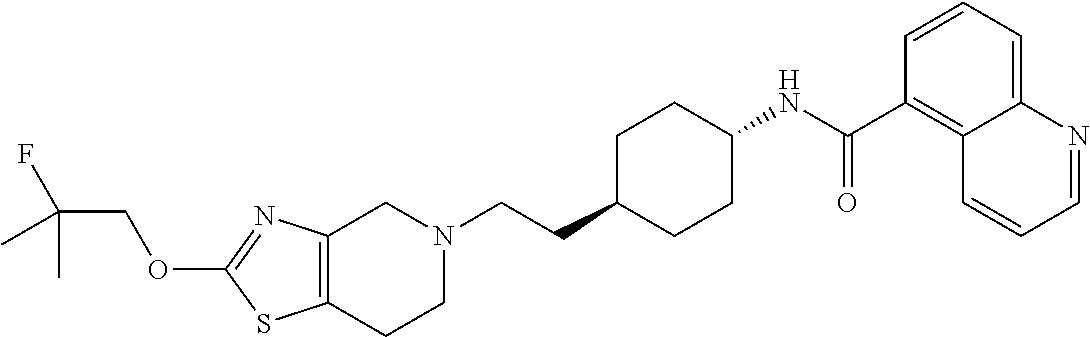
C(CC1CCC(NC(C2=C3C(=CC=C2)N=CC=C3)=O)CC1)N1CC2=C(CC1)SC(OCC(F)(C)C)=N2
